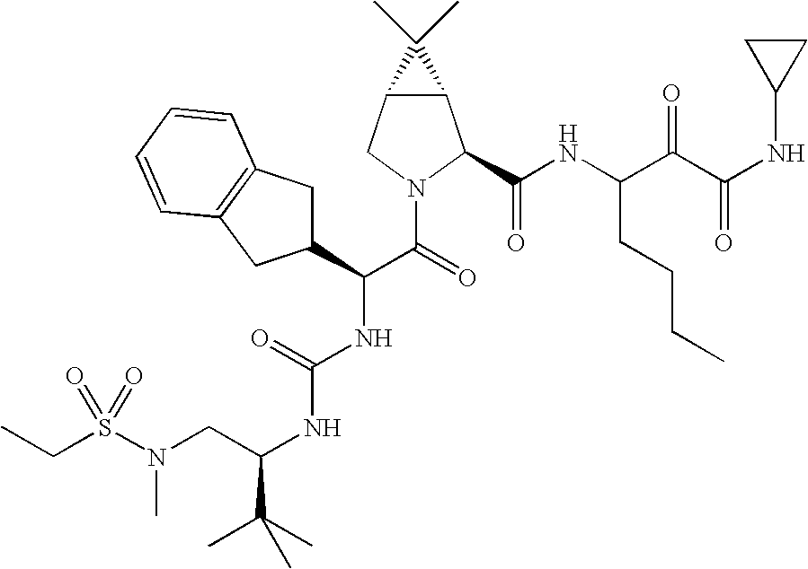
C(S(N(CC(NC(NC(C(N1C(C(NC(C(C(NC2CC2)=O)=O)CCCC)=O)C2C(C1)C2(C)C)=O)C1CC2=C(C1)C=CC=C2)=O)C(C)(C)C)C)(=O)=O)C
